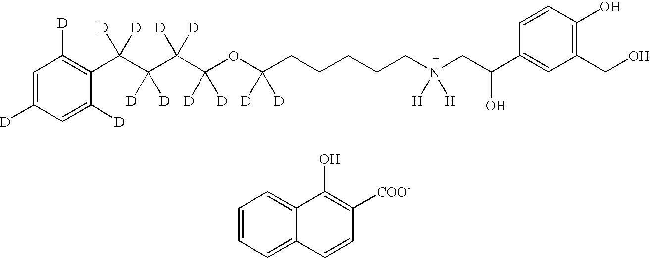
C1=C([D])C=C([D])C(C(C(C(C(OC(CCCCCN(CC(C2=CC(CO)=C(O)C=C2)O)([H])[H])([D])[D])([D])[D])([D])[D])([D])[D])([D])[D])=C1[D].C1=CC=C2C(=C1)C(O)=C([COO-])C=C2
